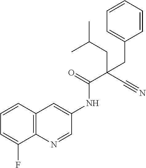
C12=C(N=CC(NC(=O)C(C#N)(CC(C)C)CC3=CC=CC=C3)=C1)C(F)=CC=C2
